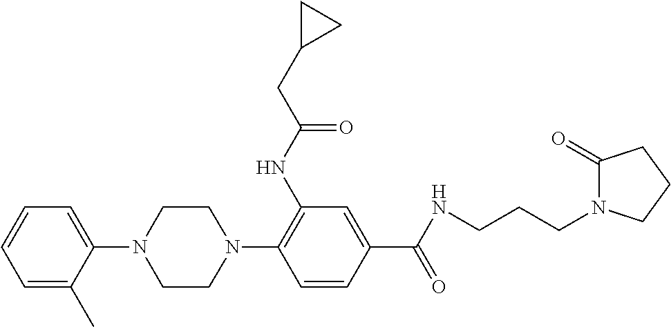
N1(C2=C(NC(=O)CC3CC3)C=C(C(NCCCN3C(=O)CCC3)=O)C=C2)CCN(C2=CC=CC=C2C)CC1
